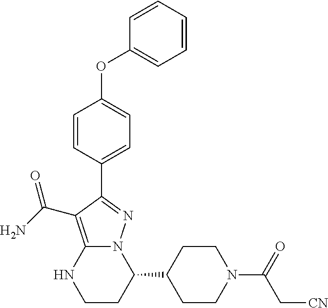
C1=CC(C2=NN3C(=C2C(=O)N)NCCC3C2CCN(C(=O)C[CN])CC2)=CC=C1OC1=CC=CC=C1
